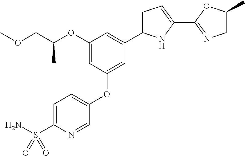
C1(OC(COC)C)=CC(OC2=CC=C(S(=O)(N)=O)N=C2)=CC(C2=CC=C(C3=NCC(C)O3)N2)=C1
